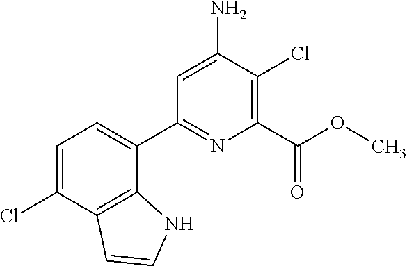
C1(C2=CC=C(Cl)C3=C2NC=C3)=NC(C(=O)OC)=C(Cl)C(N)=C1
